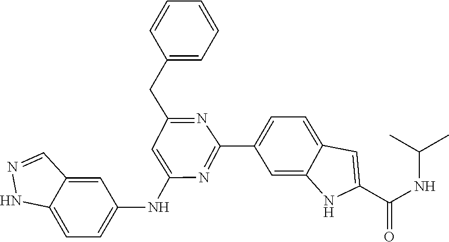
C1=C(C2=NC(NC3=CC=C4C(=C3)C=NN4)=CC(CC3=CC=CC=C3)=N2)C=C2C(=C1)C=C(C(=O)NC(C)C)N2
